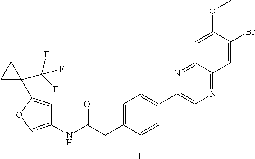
C1=C(CC(NC2=NOC(C3(C(F)(F)F)CC3)=C2)=O)C(F)=CC(C2=CN=C3C(=N2)C=C(OC)C(Br)=C3)=C1
